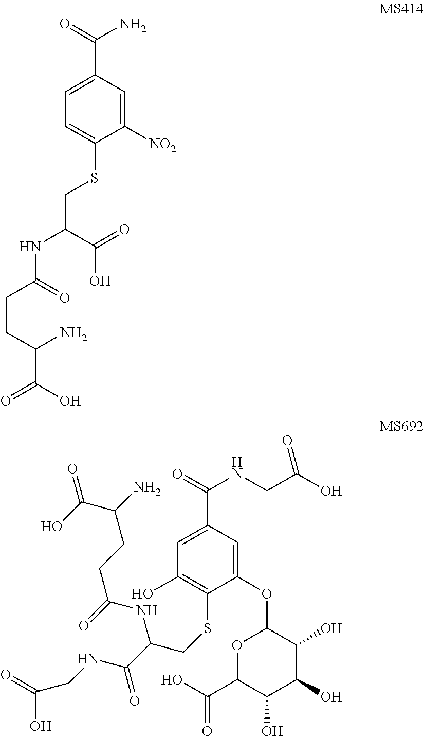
C1=C(C(=O)N)C=C([NO2])C(SCC(NC(CCC(C(=O)O)N)=O)C(O)=O)=C1.C1(OC2OC(C(O)=O)C(O)C(O)C2O)=CC(C(NCC(O)=O)=O)=CC(O)=C1SCC(C(NCC(O)=O)=O)NC(CCC(N)C(O)=O)=O
